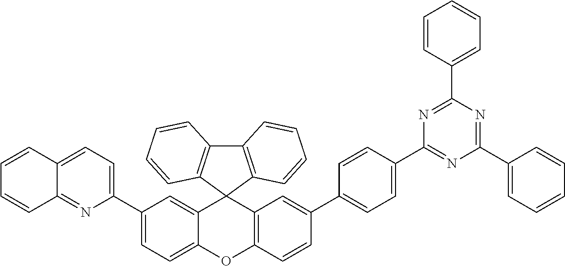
C1(C2=CC=C3C(=N2)C=CC=C3)=CC=C2C(=C1)C1(C3=C(O2)C=CC(C2=CC=C(C4=NC(C5=CC=CC=C5)=NC(C5=CC=CC=C5)=N4)C=C2)=C3)C2=C(C3=C1C=CC=C3)C=CC=C2
